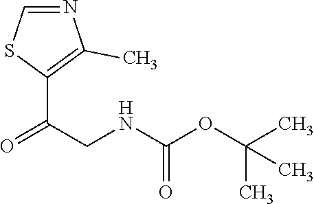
C1(C(CNC(OC(C)(C)C)=O)=O)=C(C)N=CS1
